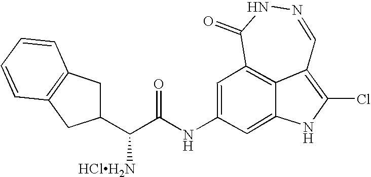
C1(=O)C2=C3C(=C(Cl)NC3=CC(NC(=O)C([HClH2N])C3CC4=C(C3)C=CC=C4)=C2)C=NN1
